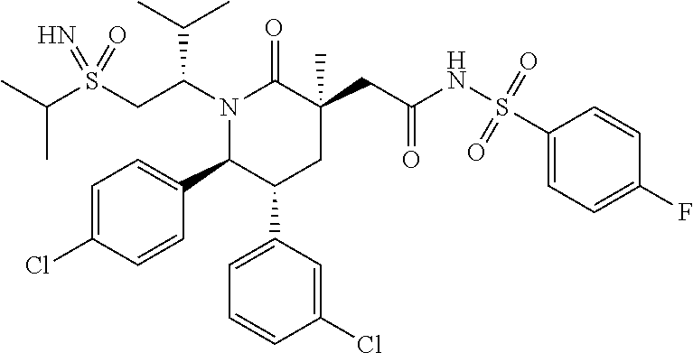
C(C)(C)S(CC(N1C(=O)C(CC(NS(C2=CC=C(F)C=C2)(=O)=O)=O)(C)CC(C2=CC=CC(Cl)=C2)C1C1=CC=C(Cl)C=C1)C(C)C)(=N)=O
